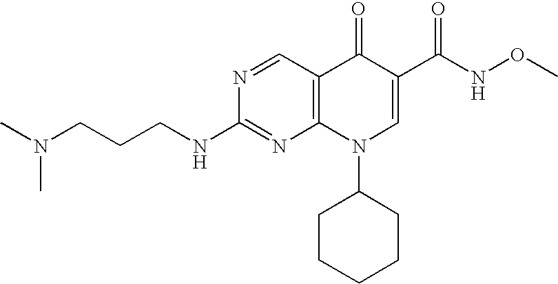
C(CNC1=NC2=C(C=N1)C(=O)C(C(NOC)=O)=CN2C1CCCCC1)CN(C)C
